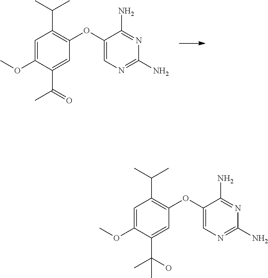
N1=C(N)C(OC2=C(C(C)C)C=C(OC)C(C(=O)C)=C2)=CN=C1N.N1=C(N)C(OC2=C(C(C)C)C=C(OC)C(C(O)(C)C)=C2)=CN=C1N
